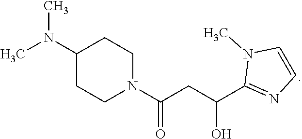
CN(C1CCN(C(CC(C2=NC=CN2C)O)=O)CC1)C
